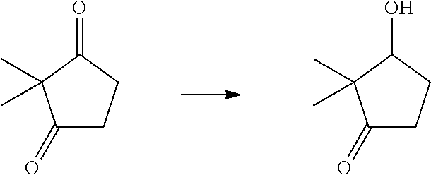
C1(=O)CCC(=O)C1(C)C.C1(=O)CCC(O)C1(C)C
